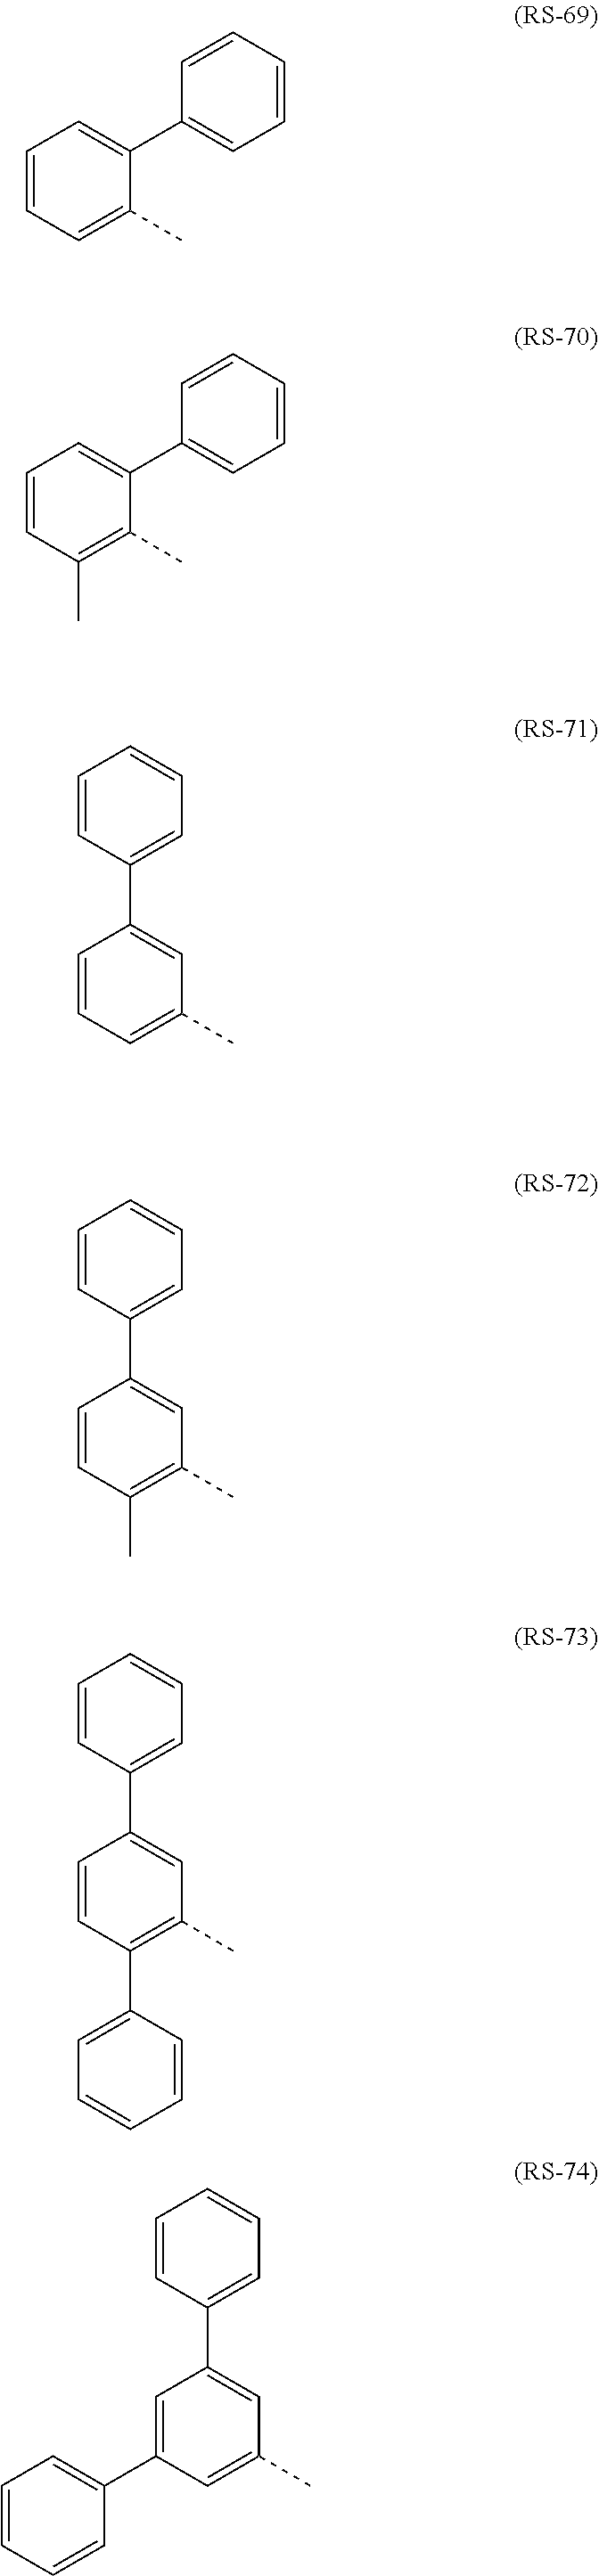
C1=CC=CC=C1C1=CC=CC=C1C.C1=CC=CC=C1C1=CC=CC(C)=C1C.C1=CC(C2=CC(C)=CC=C2)=CC=C1.C1=CC(C2=CC(C)=C(C)C=C2)=CC=C1.C1=CC(C2=CC(C)=C(C3=CC=CC=C3)C=C2)=CC=C1.C1=CC(C2=CC(C)=CC(C3=CC=CC=C3)=C2)=CC=C1
